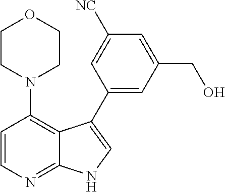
C1=CN=C2C(=C1N1CCOCC1)C(C1=CC(CO)=CC([NC])=C1)=CN2
